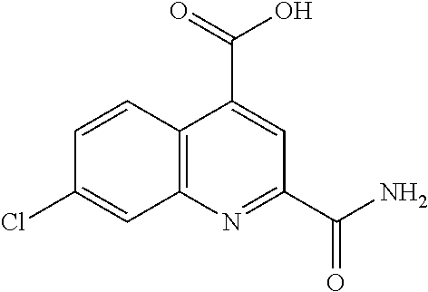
C12=C(N=C(C(N)=O)C=C1C(=O)O)C=C(Cl)C=C2
